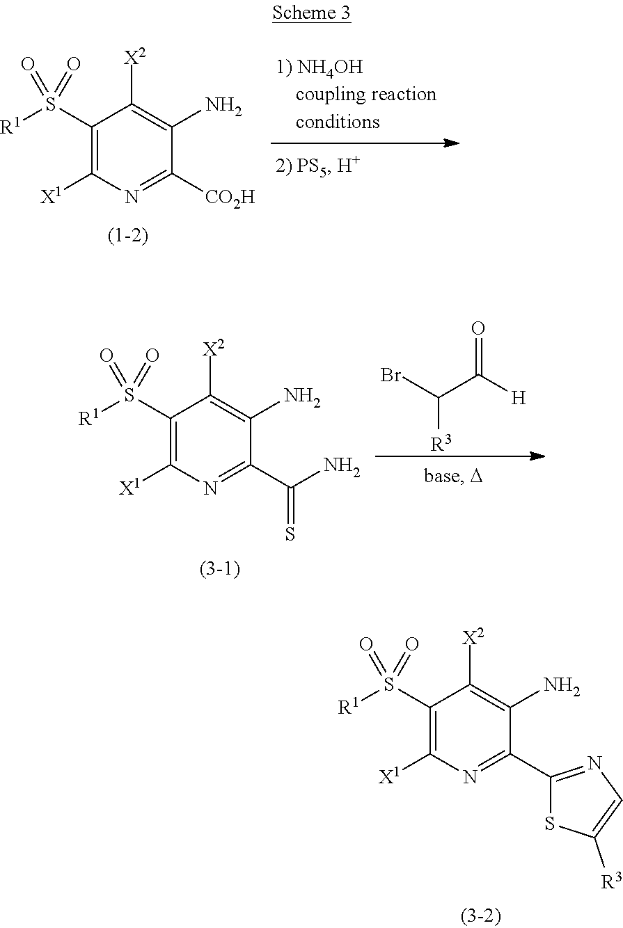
[R1]S(C1=C([X1])N=C(C2=NC=C([R3])S2)C(N)=C1[X2])(=O)=O.[R1]S(C1=C([X1])N=C([CO2H])C(N)=C1[X2])(=O)=O.[R1]S(C1=C([X1])N=C(C(N)=S)C(N)=C1[X2])(=O)=O.BrC(C([H])=O)[R3]
